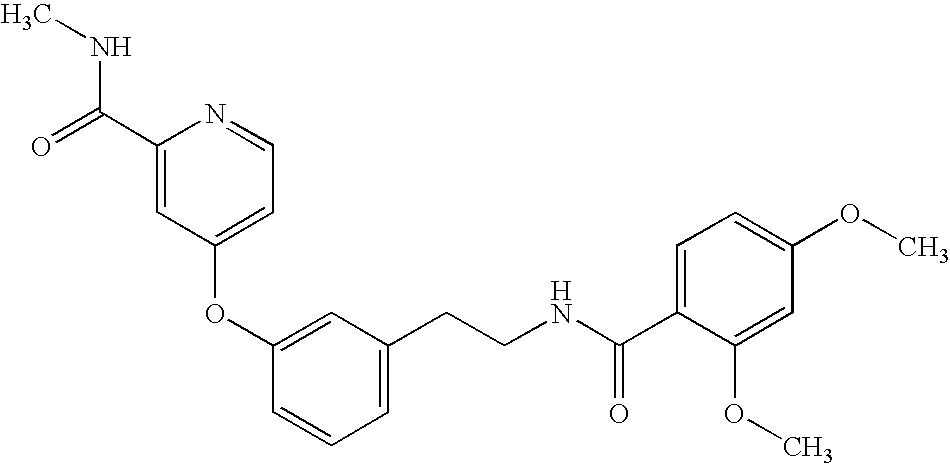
C1(OC2=CC(CCNC(=O)C3=CC=C(OC)C=C3OC)=CC=C2)=CC=NC(C(NC)=O)=C1
